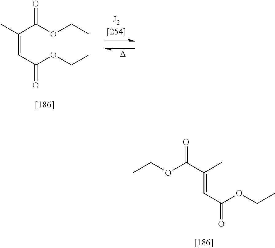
C(C(C)=CC(=O)OCC)(OCC)=O.[D].CC(C(OCC)=O)=CC(=O)OCC
